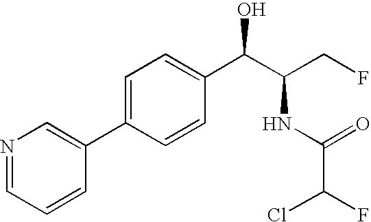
C1=C(C2=CN=CC=C2)C=CC(C(C(CF)NC(=O)C(F)Cl)O)=C1
